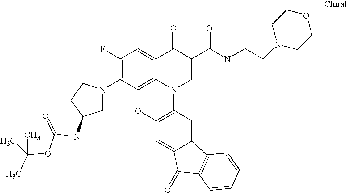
C1(F)=C(N2CC(NC(OC(C)(C)C)=O)CC2)C2=C3C(=C1)C(=O)C(C(NCCN1CCOCC1)=O)=CN3C1=C(O2)C=C2C(=C1)C1=C(C2=O)C=CC=C1
